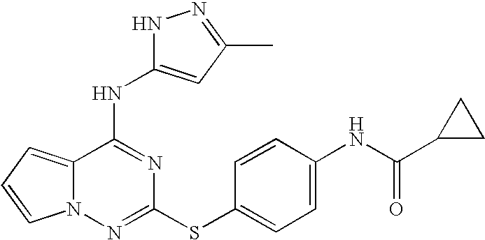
C12=CC=CN1N=C(SC1=CC=C(NC(=O)C3CC3)C=C1)N=C2NC1=CC(C)=NN1
